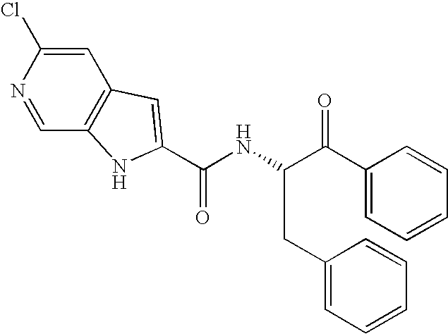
C(NC(C(=O)C1=CC=CC=C1)CC1=CC=CC=C1)(=O)C1=CC2=C(C=NC(Cl)=C2)N1
